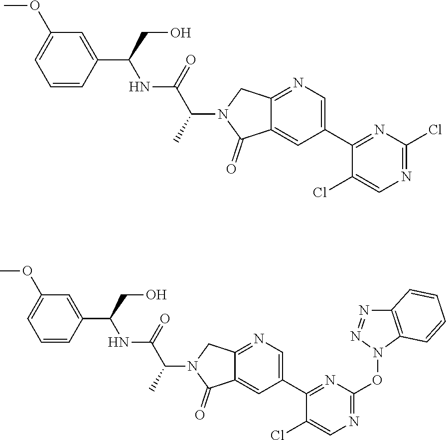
C1(C2=CN=C3C(=C2)C(=O)N(C(C(NC(C2=CC(OC)=CC=C2)CO)=O)C)C3)=NC(Cl)=NC=C1Cl.C1=C(OC)C=C(C(CO)NC(C(N2C(=O)C3=CC(C4=NC(ON5C6=C(C=CC=C6)N=N5)=NC=C4Cl)=CN=C3C2)C)=O)C=C1
